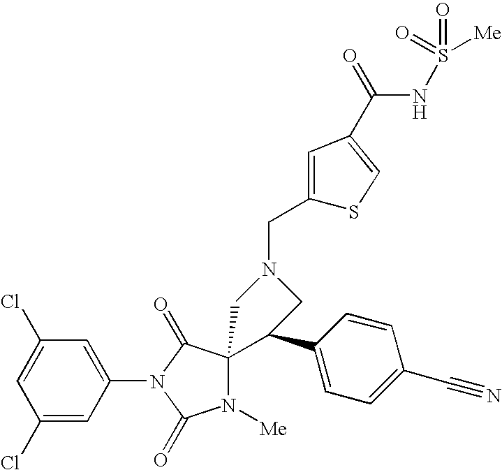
C1(Cl)=CC(Cl)=CC(N2C(=O)N([Me])C3(C2=O)C(C2=CC=C(C#N)C=C2)CN(CC2=CC(C(NS([Me])(=O)=O)=O)=CS2)C3)=C1
